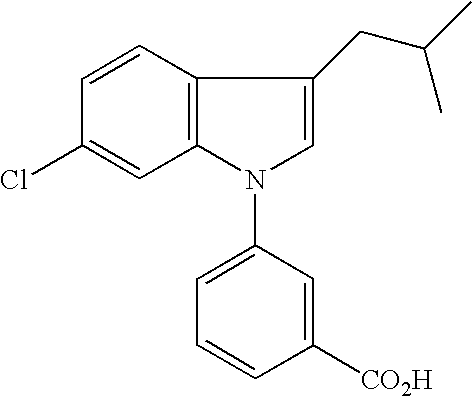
C12=C(C=CC(Cl)=C1)C(CC(C)C)=CN2C1=CC=CC([CO2H])=C1
